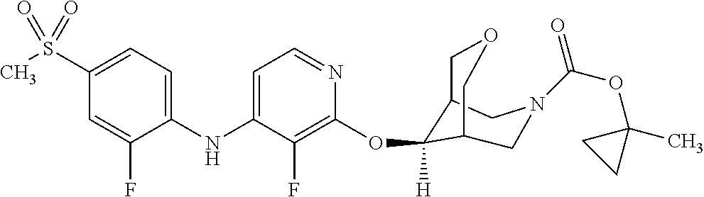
C1(NC2=CC=NC(OC3([H])C4COCC3CN(C(OC3(C)CC3)=O)C4)=C2F)=CC=C(S(C)(=O)=O)C=C1F
